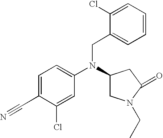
C1=C(C#N)C(Cl)=CC(N(C2CN(CC)C(=O)C2)CC2=CC=CC=C2Cl)=C1
